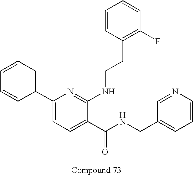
C1=CC(C2=CC=C(C(NCC3=CC=CN=C3)=O)C(NCCC3=C(F)C=CC=C3)=N2)=CC=C1
